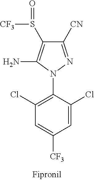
C1([CN])=NN(C2=C(Cl)C=C([CF3])C=C2Cl)C(N)=C1S([CF3])=O
